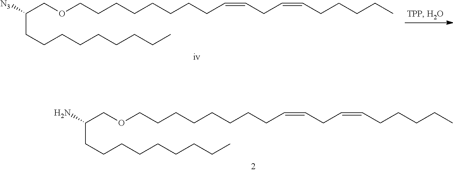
C(COCCCCCCCCC=CCC=CCCCCC)(N)CCCCCCCCC.C(COCCCCCCCCC=CCC=CCCCCC)([N3])CCCCCCCCC
